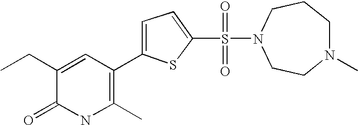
N1(C)CCCN(S(C2=CC=C(C3=C(C)NC(=O)C(CC)=C3)S2)(=O)=O)CC1
